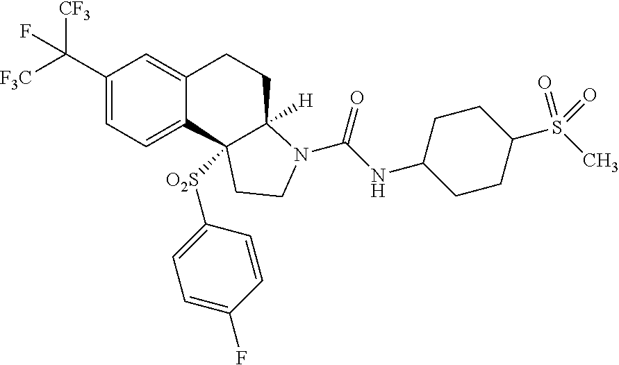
C1(C([F3C])([CF3])F)=CC=C2C(=C1)CCC1([H])C2([O2S]C2=CC=C(F)C=C2)CCN1C(=O)NC1CCC(S(C)(=O)=O)CC1
